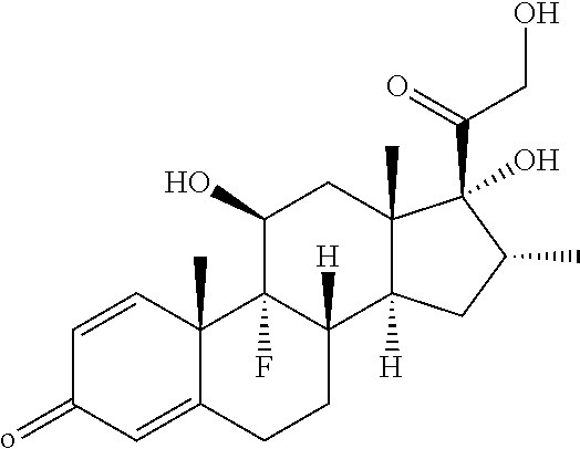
C1=CC2(C)C(=CC1=o)CCC1([H])C2(F)C(O)CC2(C)C1([H])CC(C)C2(C(=O)CO)O
